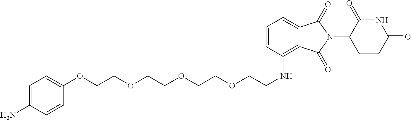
NC1=CC=C(OCCOCCOCCOCCNC2=C3C(=CC=C2)C(=O)N(C2CCC(=O)NC2=O)C3=O)C=C1
